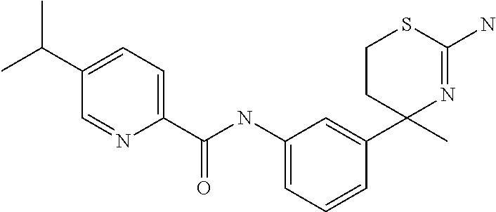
C1(C(C)C)=CC=C(C(NC2=CC=CC(C3(C)N=C(N)SCC3)=C2)=O)N=C1
